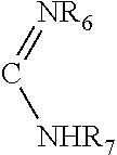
C([NHR7])=[NR6]
